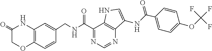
O=C1COC2=C(N1)C=C(CNC(C1=NC=NC3=C1NC=C3NC(C1=CC=C(OC(F)(F)F)C=C1)=O)=O)C=C2
